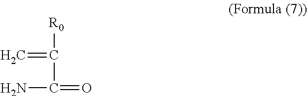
C=C(C(=O)N)[R0]
